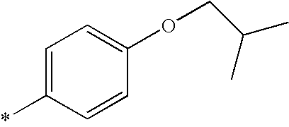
C1=C(*)C=CC(OCC(C)C)=C1
